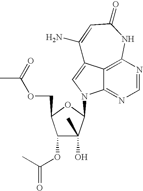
C12=C3N=CN=C1N(C1C(O)(C)C(OC(C)=O)C(COC(C)=O)O1)C=C2C(N)=CC(=O)N3
